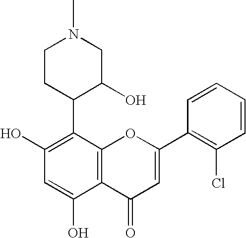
C1(C2=C(Cl)C=CC=C2)=CC(=O)C2=C(O1)C(C1CCN(C)CC1O)=C(O)C=C2O
